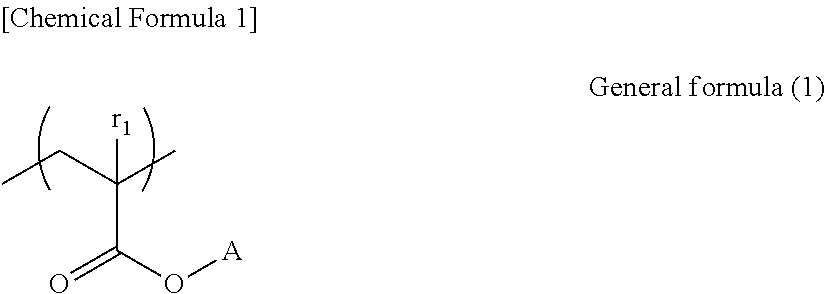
C(C(O[A])=O)(CC)(C)[r1]
